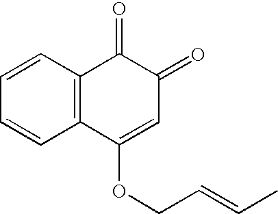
C1=CC=CC2=C1C(=O)C(=O)C=C2OCC=CC
